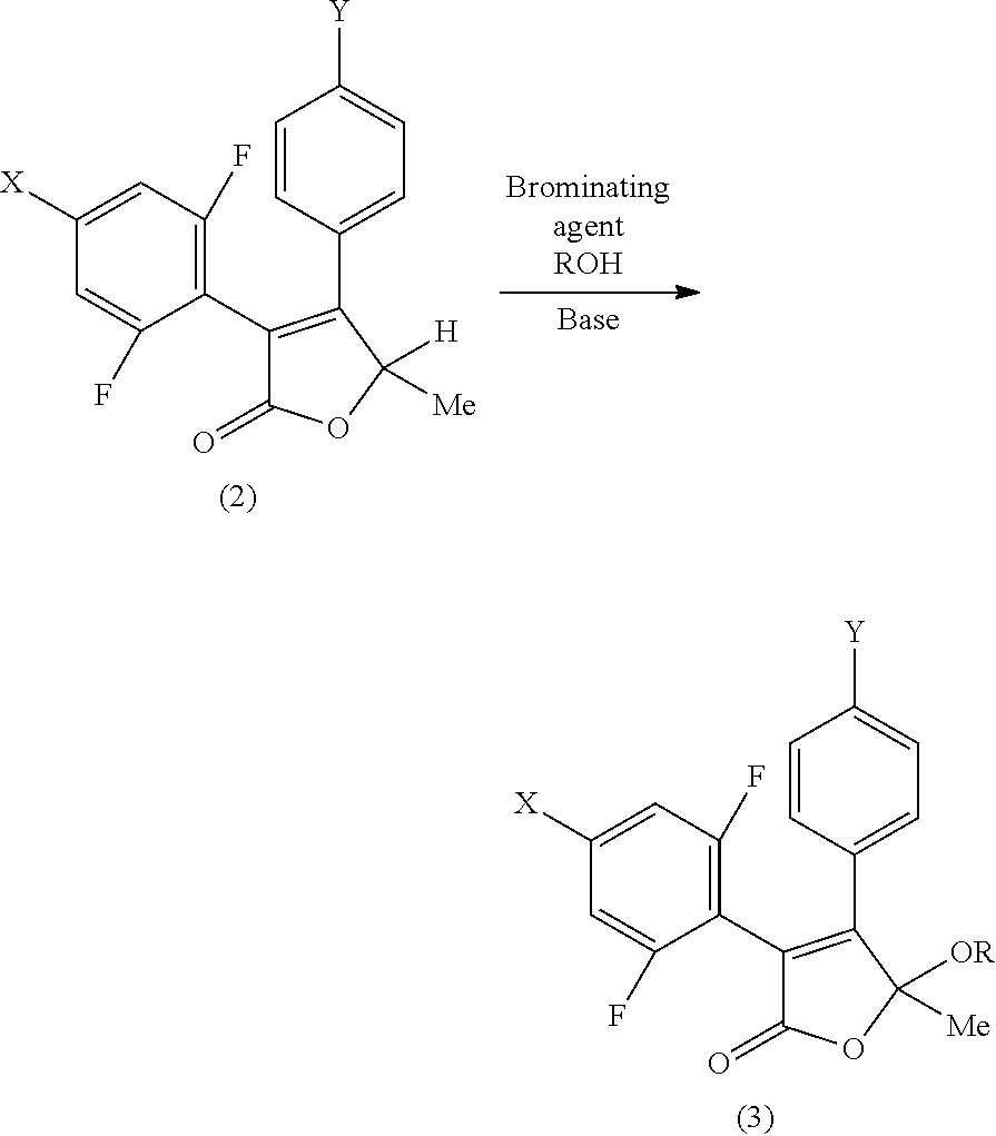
C1([X])=CC(F)=C(C2=C(C3=CC=C([Y])C=C3)C([H])([Me])OC2=O)C(F)=C1.C1([X])=CC(F)=C(C2=C(C3=CC=C([Y])C=C3)C([OR])([Me])OC2=O)C(F)=C1
